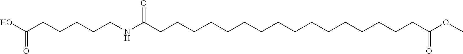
O(C)C(CCCCCCCCCCCCCCCCC(NCCCCCC(O)=O)=O)=O
